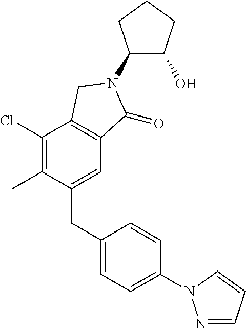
C1(N2C(=O)C3=C(C(Cl)=C(C)C(CC4=CC=C(N5N=CC=C5)C=C4)=C3)C2)C(O)CCC1
